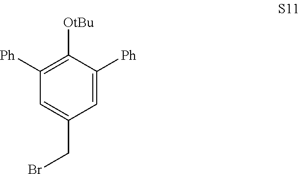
C1=C(CBr)C=C([Ph])C([OtBu])=C1[Ph]
